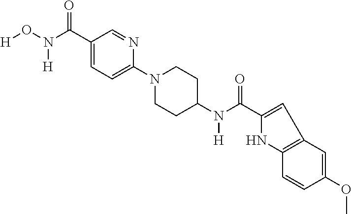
[H]ON(C(C1=CC=C(N2CCC(N(C(=O)C3=CC4=C(C=CC(OC)=C4)N3)[H])CC2)N=C1)=O)[H]
